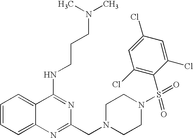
C1=CC=C2C(=C1)C(NCCCN(C)C)=NC(CN1CCN(S(C3=C(Cl)C=C(Cl)C=C3Cl)(=O)=O)CC1)=N2
